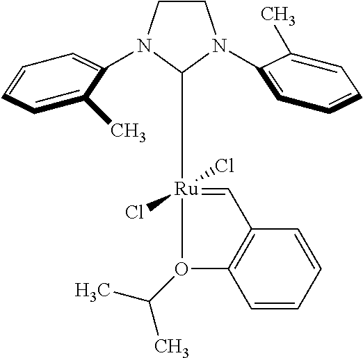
C1CN(C2=CC=CC=C2C)C([Ru]2(Cl)(Cl)=CC3=C(C=CC=C3)O2C(C)C)N1C1=CC=CC=C1C
